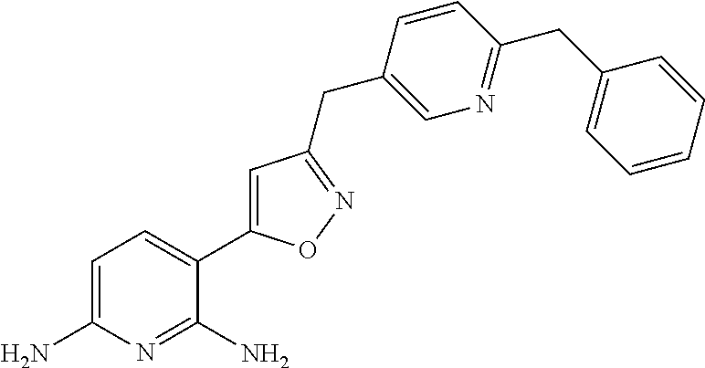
C1=C(N)N=C(N)C(C2=CC(CC3=CN=C(CC4=CC=CC=C4)C=C3)=NO2)=C1
